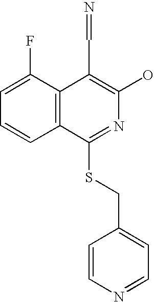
C1=C(F)C2=C(C=C1)C(SCC1=CC=NC=C1)=NC(O)=C2C=N
